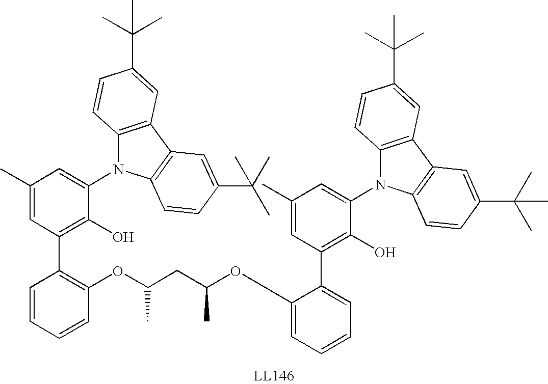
C1(OC(CC(OC2=C(C3=C(O)C(N4C5=C(C6=C4C=CC(C(C)(C)C)=C6)C=C(C(C)(C)C)C=C5)=CC(C)=C3)C=CC=C2)C)C)=CC=CC=C1C1=C(O)C(N2C3=C(C4=C2C=CC(C(C)(C)C)=C4)C=C(C(C)(C)C)C=C3)=CC(C)=C1
